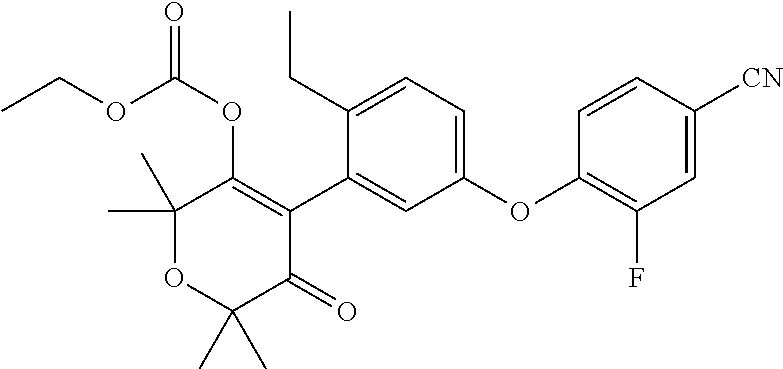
C1(C)(C)OC(C)(C)C(=O)C(C2=CC(OC3=C(F)C=C([CN])C=C3)=CC=C2CC)=C1OC(OCC)=O
